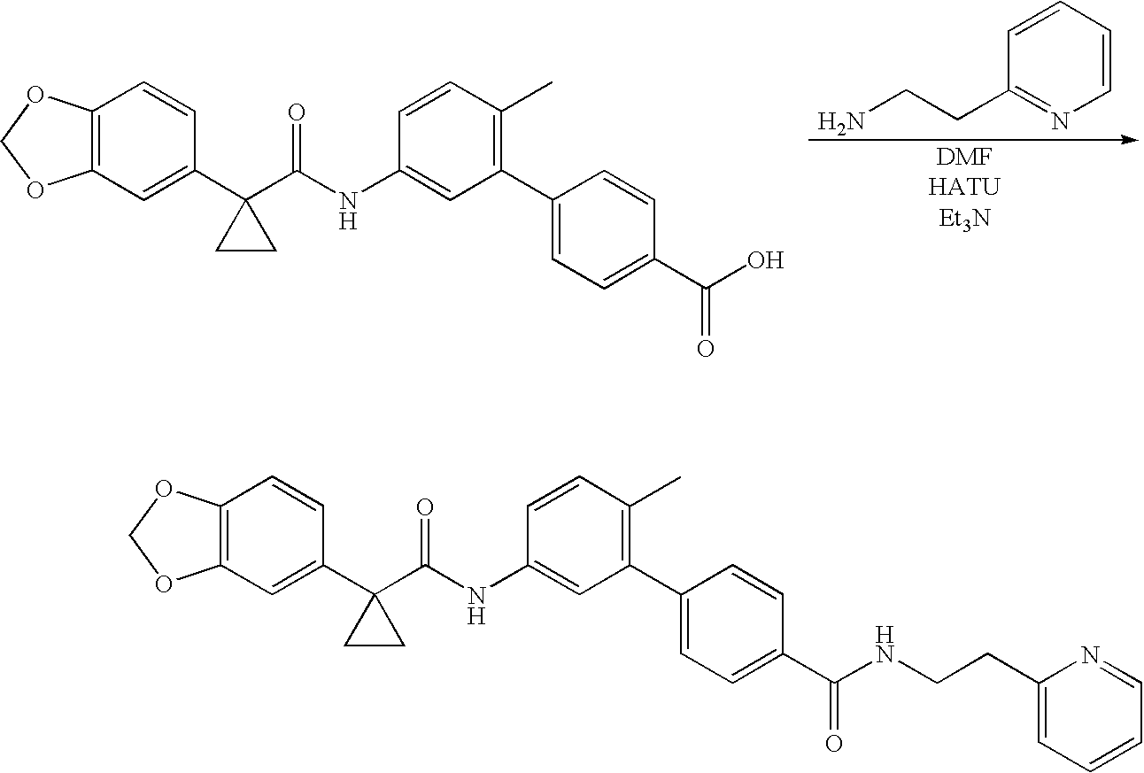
C1=CC=CN=C1CCN.C12=C(C=C(C3(C(NC4=CC(C5=CC=C(C(O)=O)C=C5)=C(C)C=C4)=O)CC3)C=C1)OCO2.C12=C(C=C(C3(C(NC4=CC(C5=CC=C(C(NCCC6=CC=CC=N6)=O)C=C5)=C(C)C=C4)=O)CC3)C=C1)OCO2
